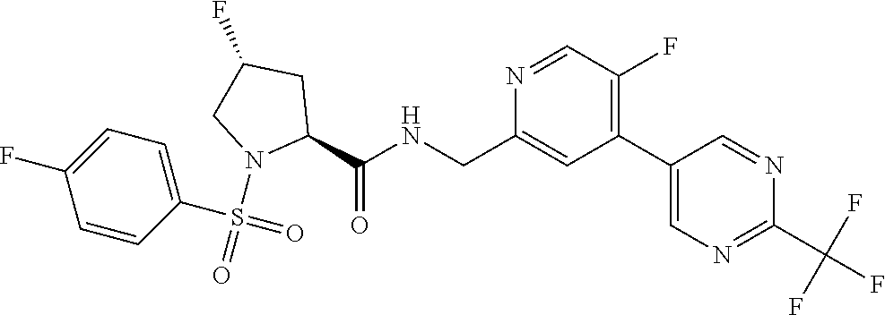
C(C1=CC(C2=CN=C(C(F)(F)F)N=C2)=C(F)C=N1)NC(C1CC(F)CN1S(=O)(=O)C1=CC=C(F)C=C1)=O
